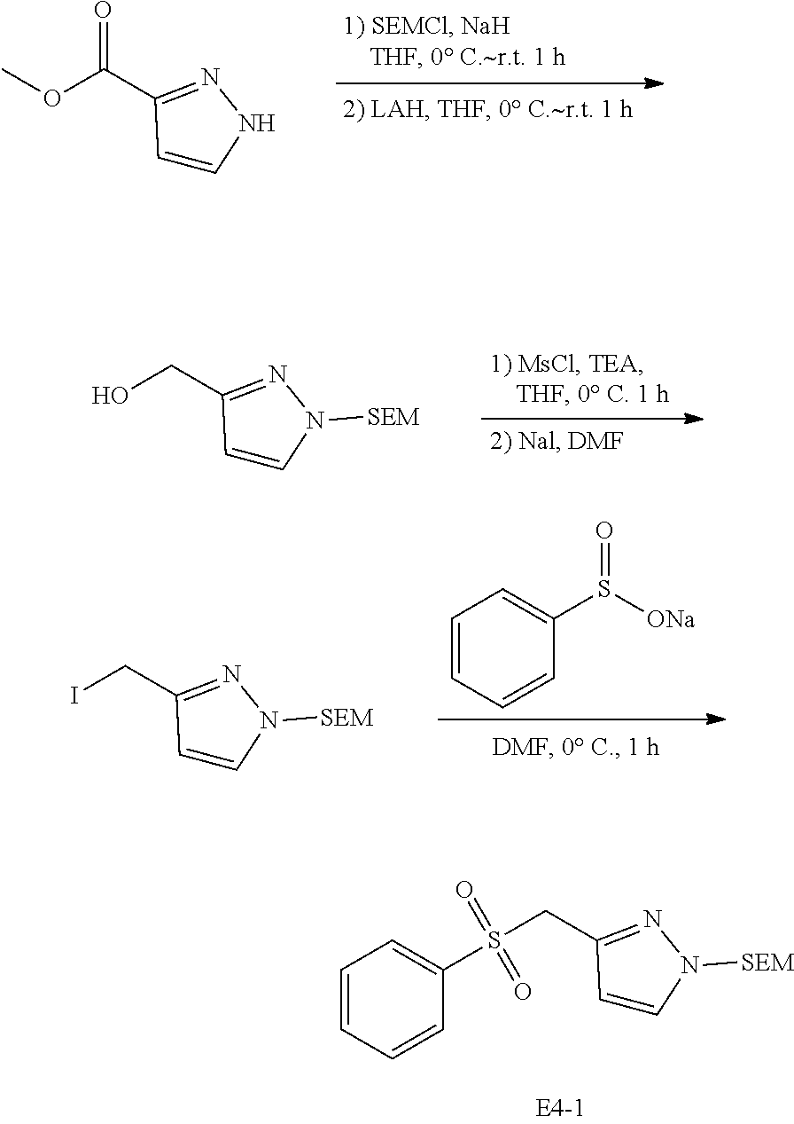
C1=CNN=C1C(OC)=O.C1=CN([SEM])N=C1CO.O=S(C1=CC=CC=C1)[ONa].C1=CN([SEM])N=C1CI.C1=CN([SEM])N=C1CS(C1=CC=CC=C1)(=O)=O
